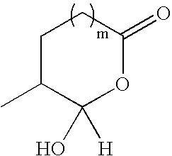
C1C(C)C(O)([H])OC(=O)C1
